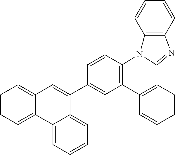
C12=CC=CC=C1C1=CC=CC=C1C(C1=CC3=C(C=C1)N1C(=NC4=C1C=CC=C4)C1=C3C=CC=C1)=C2
